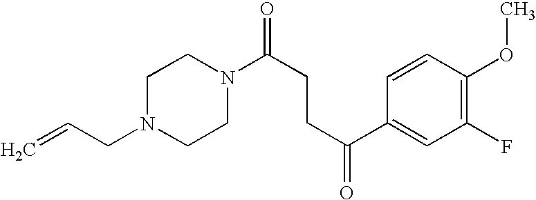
C(N1CCN(C(CCC(=O)C2=CC(F)=C(OC)C=C2)=O)CC1)C=C
